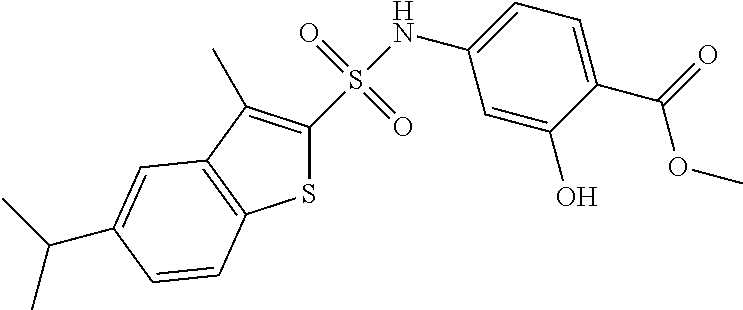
S(NC1=CC=C(C(OC)=O)C(O)=C1)(=O)(=O)C1=C(C)C2=C(S1)C=CC(C(C)C)=C2
